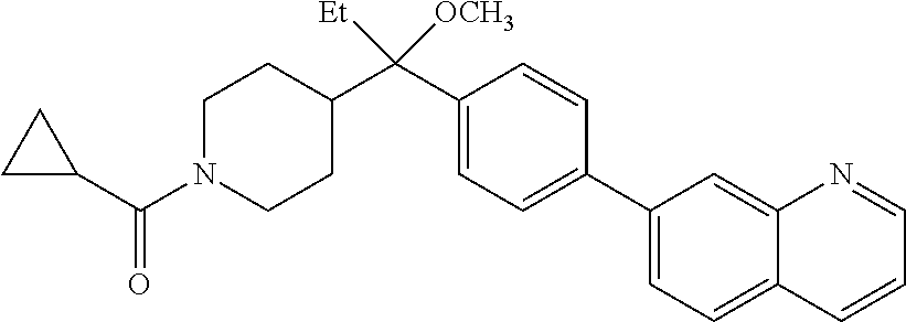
C1(C2=CC=C(C(C3CCN(C(C4CC4)=O)CC3)([OCH3])[Et])C=C2)=CC=C2C(=C1)N=CC=C2
